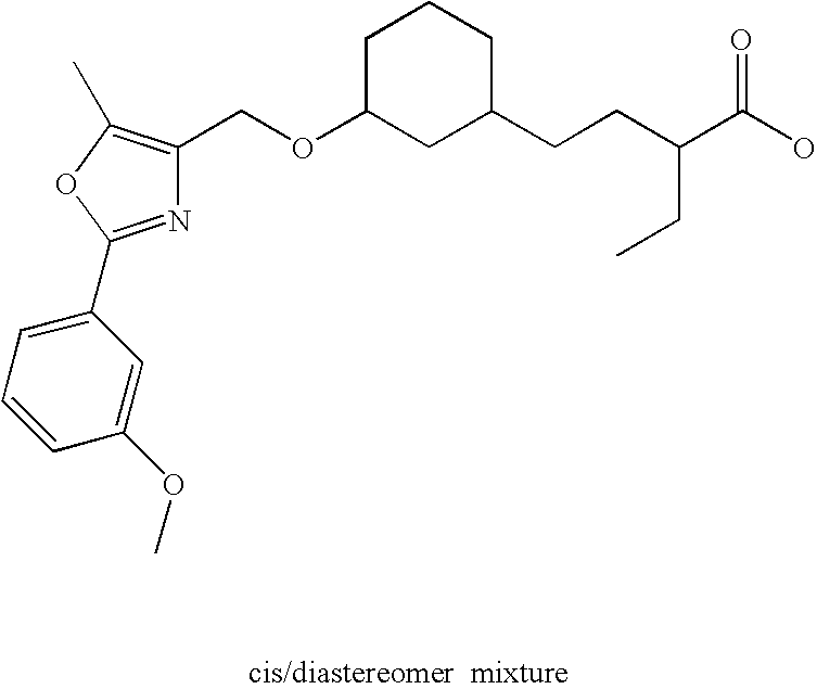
N1=C(C2=CC=CC(OC)=C2)OC(C)=C1COC1CC(CCC(C(O)=O)CC)CCC1
